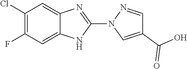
C1(C(=O)O)=CN(C2=NC3=CC(Cl)=C(F)C=C3N2)N=C1
